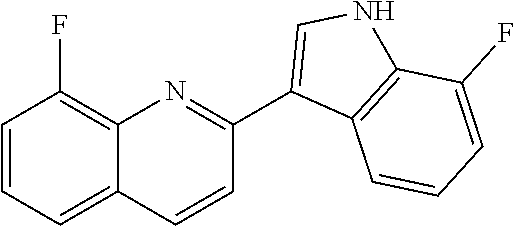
C1=CC=C2C(=C1F)N=C(C1=CNC3=C1C=CC=C3F)C=C2
